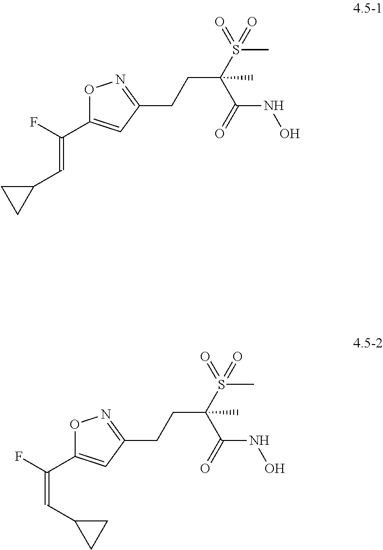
O1C(C(=CC2CC2)F)=CC(CCC(S(C)(=O)=O)(C)C(NO)=O)=N1.O1C(C(=CC2CC2)F)=CC(CCC(S(C)(=O)=O)(C)C(NO)=O)=N1
